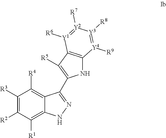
[R3]C1=C([R2])C([R1])=C2C(=C1[R4])C(C1=C([R5])C3=C(N1)[Y4]([R9])=[Y3]([R8])[Y2]([R7])=[Y1]3[R6])=NN2
